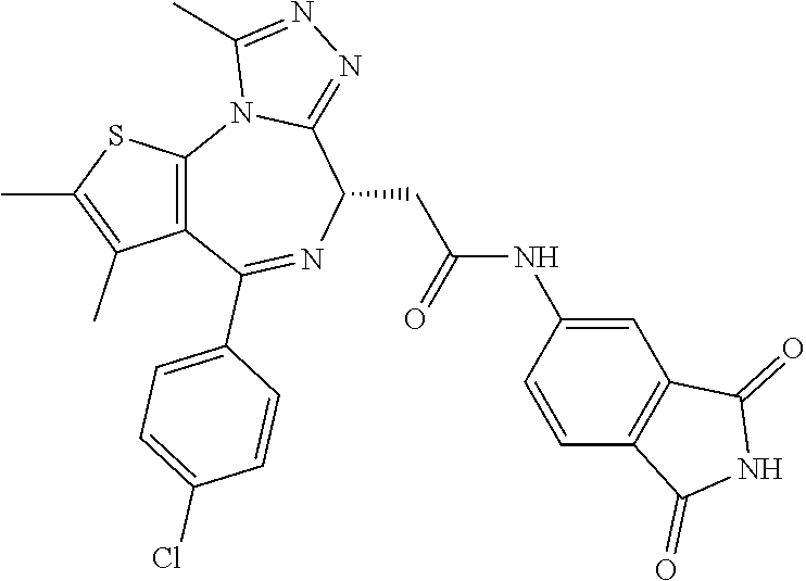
C12=C(SC(C)=C1C)N1C(=NN=C1C)C(CC(=O)NC1=CC3=C(C=C1)C(=O)NC3=O)N=C2C1=CC=C(Cl)C=C1
